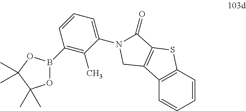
C1=CC=CC2=C1C1=C(S2)C(=O)N(C2=CC=CC(B3OC(C)(C)C(C)(C)O3)=C2C)C1
